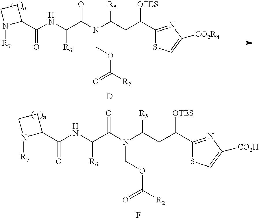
C(C(N(C(CC([OTES])C1=NC([CO2H])=CS1)[R5])COC([R2])=O)=O)(NC(C1CCN1[R7])=O)[R6].F.C(C(N(C(CC([OTES])C1=NC([CO2R8])=CS1)[R5])COC([R2])=O)=O)(NC(C1CCN1[R7])=O)[R6].[D]
